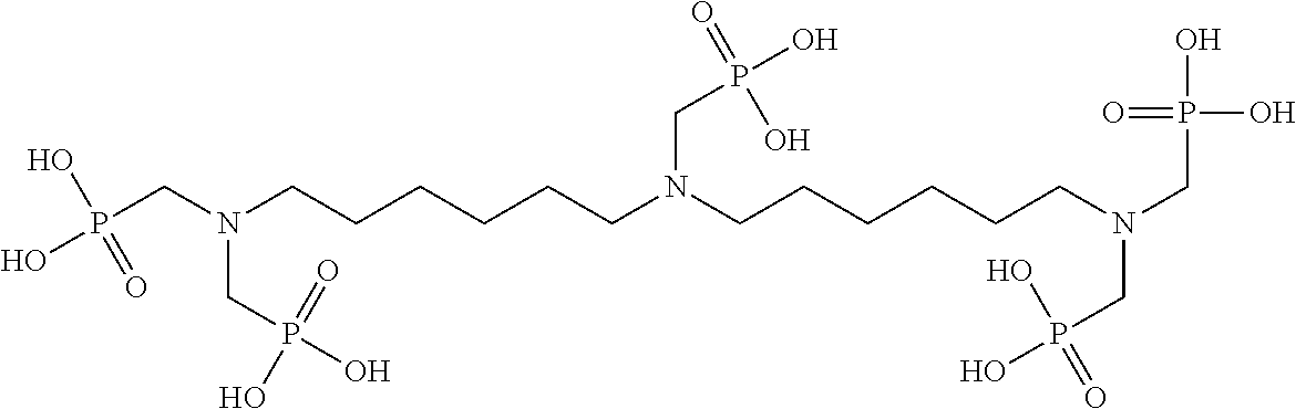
P(CN(CCCCCCN(CCCCCCN(CP(O)(O)=O)CP(O)(O)=O)CP(O)(=O)O)CP(O)(=O)O)(O)(O)=O
